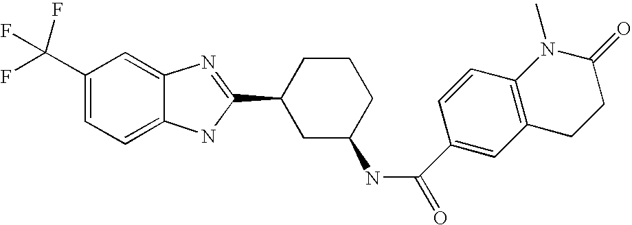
C1(C(F)(F)F)=CC=C2C(=C1)N=C(C1CC(NC(=O)C3=CC4=C(C=C3)N(C)C(=O)CC4)CCC1)N2
